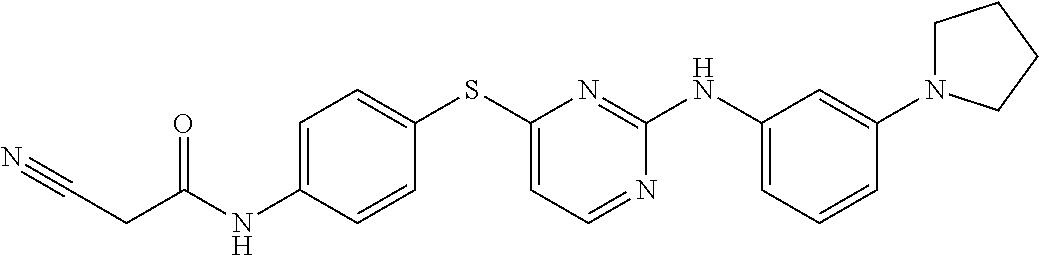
C1=C(NC(CC#N)=O)C=CC(SC2=CC=NC(NC3=CC=CC(N4CCCC4)=C3)=N2)=C1
